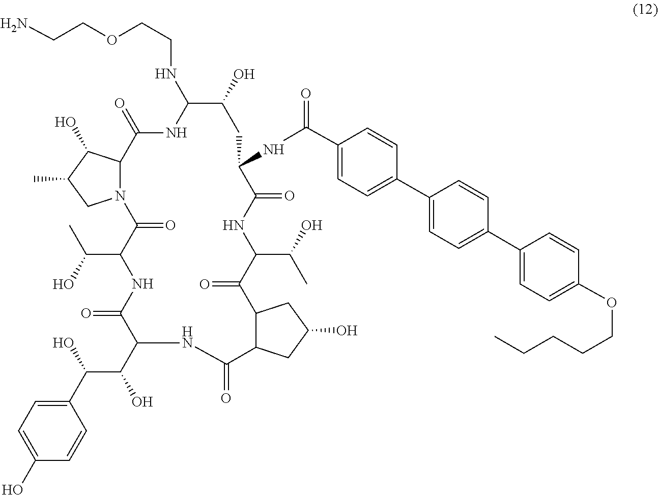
C1(C(=O)NC2C(=O)NC(C(C)O)C(=O)C3C(C(=O)NC(C(C(C4=CC=C(O)C=C4)O)O)C(=O)NC(C(O)C)C(=O)N4C(C(=O)NC(NCCOCCN)C(O)C2)C(O)C(C)C4)CC(O)C3)=CC=C(C2=CC=C(C3=CC=C(OCCCCC)C=C3)C=C2)C=C1
